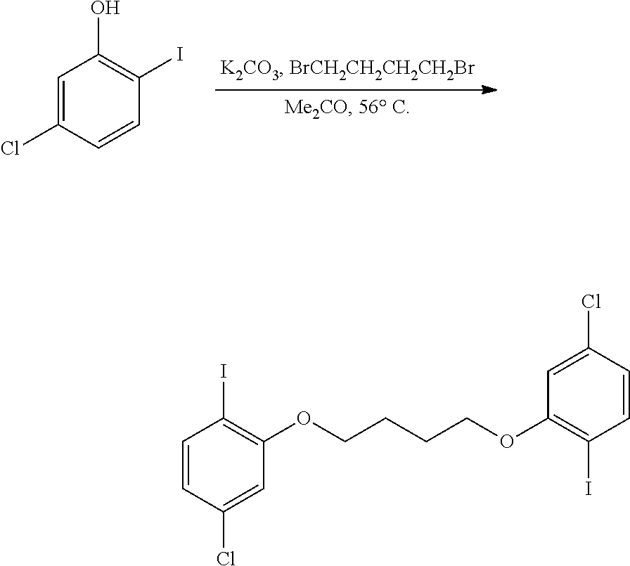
C1=C(Cl)C=CC(I)=C1O.C1=CC(Cl)=CC(OCCCCOC2=C(I)C=CC(Cl)=C2)=C1I
